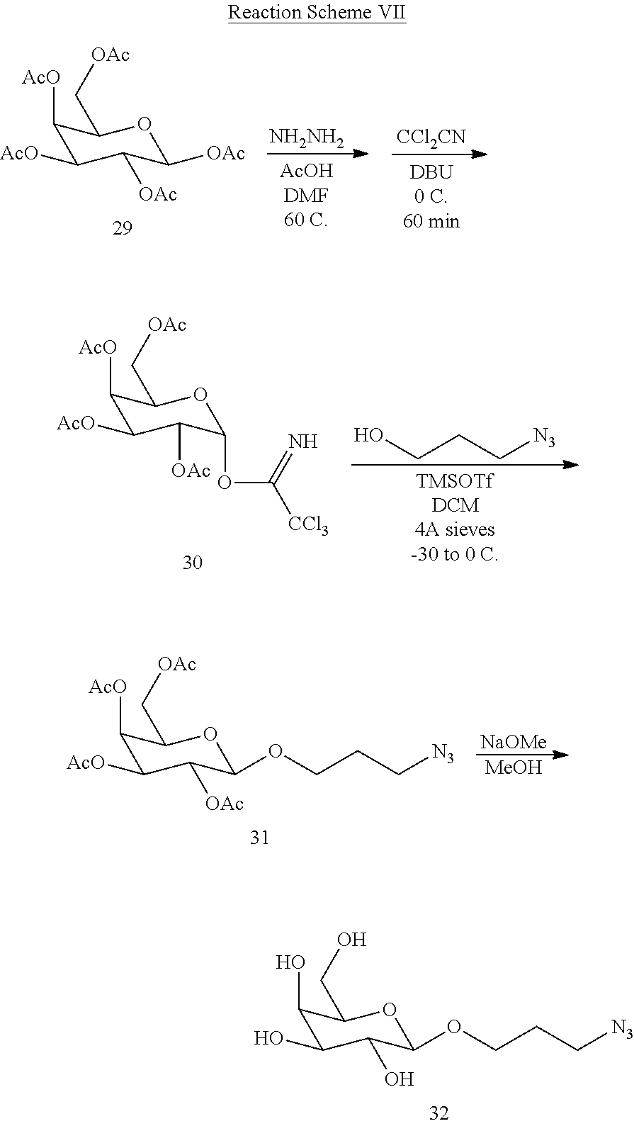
C1(O)C(O)C(O)C(OCCC[N3])OC1CO.C1([AcO])C([AcO])C([OAc])C([OAc])OC1C[OAc].[NH2NH2].[CCl2CN].C1([AcO])C([AcO])C([OAc])C(OC([CCl3])=N)OC1C[OAc].OCCC[N3].C1([AcO])C([AcO])C([OAc])C(OCCC[N3])OC1C[OAc].[NaOMe].[MeOH]
